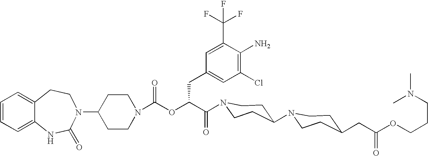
C12=CC=CC=C1NC(=O)N(C1CCN(C(OC(C(=O)N3CCC(N4CCC(CC(OCCCN(C)C)=O)CC4)CC3)CC3=CC(Cl)=C(N)C(C(F)(F)F)=C3)=O)CC1)CC2
